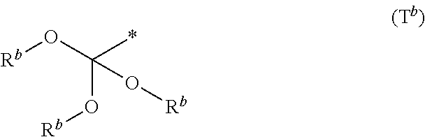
[Rb]OC(*)(O[Rb])O[Rb]
